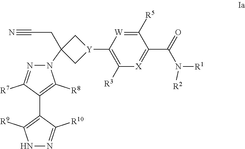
N1(C2(CC#N)C[Y](C3=C([R3])[X]=C(C(=O)N([R2])[R1])C([R5])=[W]3)C2)N=C([R7])C(C2=C([R9])NN=C2[R10])=C1[R8]
